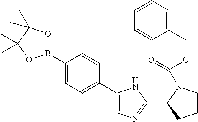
B1(C2=CC=C(C3=CN=C(C4CCCN4C(OCC4=CC=CC=C4)=O)N3)C=C2)OC(C)(C)C(C)(C)O1
